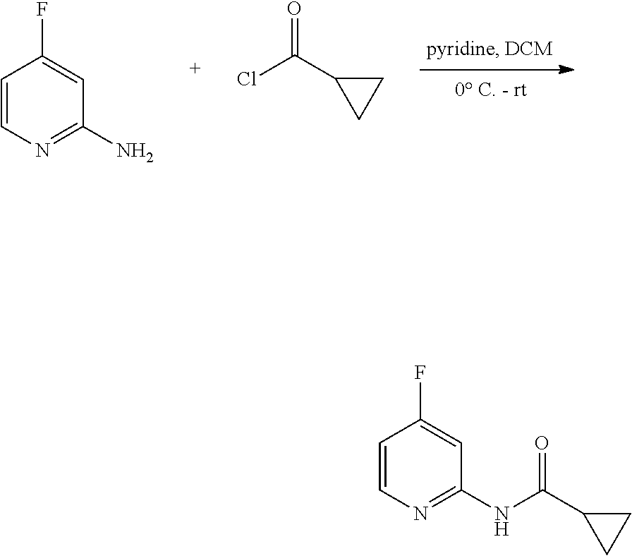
C1=CN=C(N)C=C1F.C1C(C(Cl)=O)C1.C1=CN=C(NC(C2CC2)=O)C=C1F
